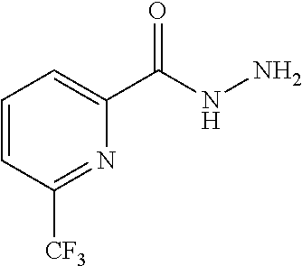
C1=CC([CF3])=NC(C(NN)=O)=C1
